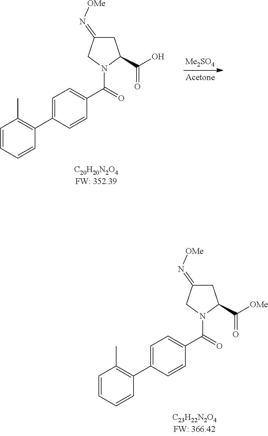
C1=C(C2=C(C)C=CC=C2)C=CC(C(=O)N2CC(=N[OMe])CC2C([OMe])=O)=C1.C1=C(C2=C(C)C=CC=C2)C=CC(C(=O)N2CC(=N[OMe])CC2C(O)=O)=C1
